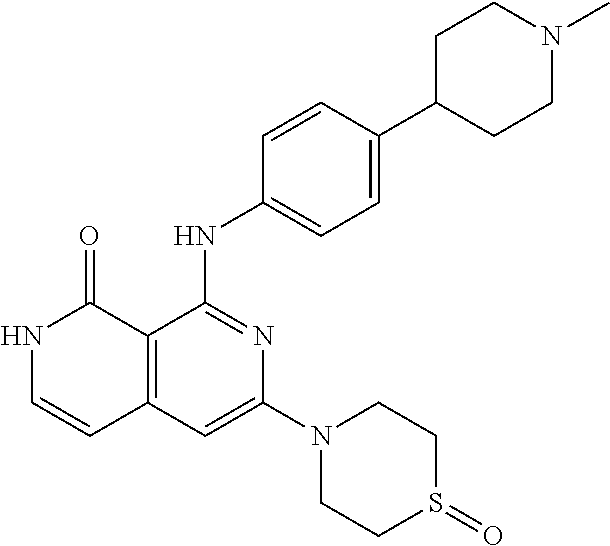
C1=CC(NC2=NC(N3CCS(=O)CC3)=CC3=C2C(=O)NC=C3)=CC=C1C1CCN(C)CC1
